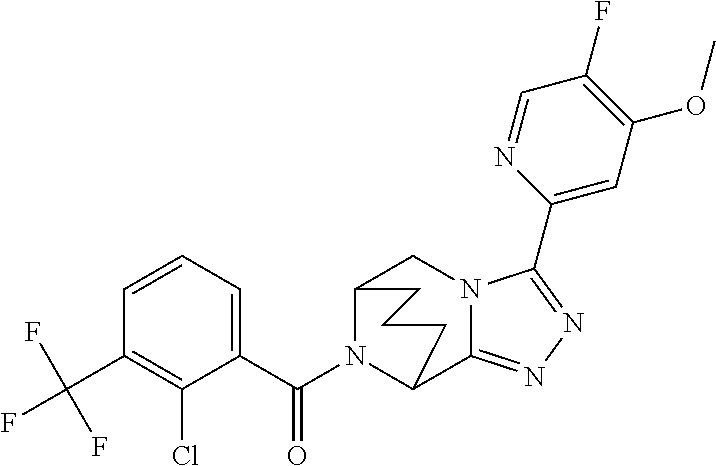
C1=CC=C(C(N2C3C4=NN=C(C5=CC(OC)=C(F)C=N5)N4CC2CCC3)=O)C(Cl)=C1C(F)(F)F
